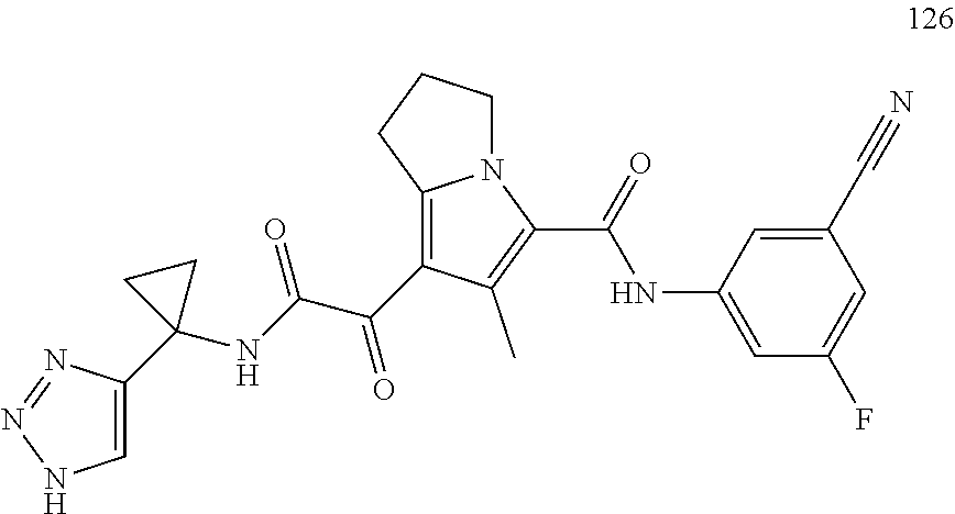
C1=C(C2(NC(C(=O)C3=C4N(C(C(=O)NC5=CC(F)=CC(C#N)=C5)=C3C)CCC4)=O)CC2)N=NN1
